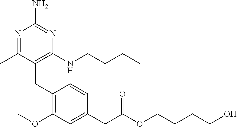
C(C1=C(NCCCC)N=C(N)N=C1C)C1=C(OC)C=C(CC(=O)OCCCCO)C=C1
